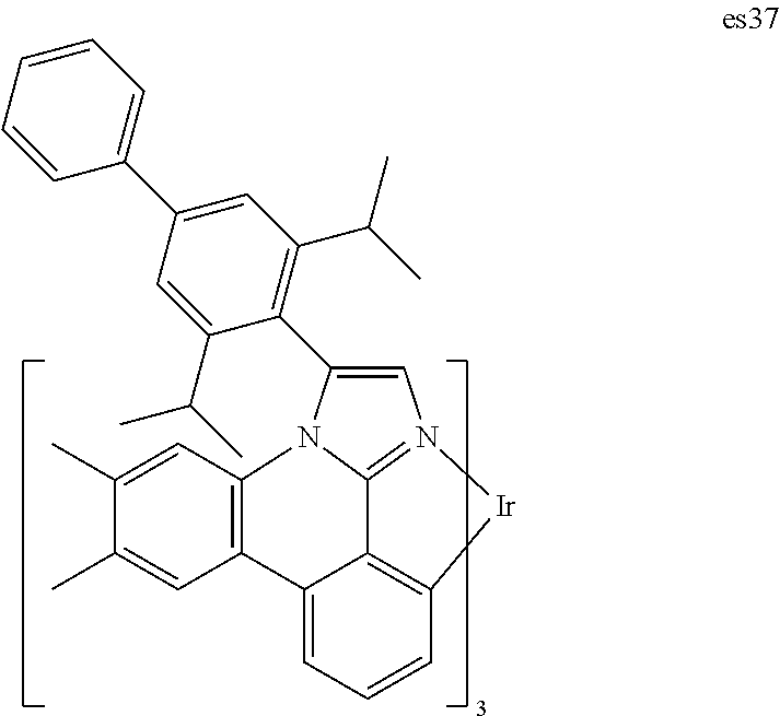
C12=C(C=C(C)C(C)=C1)N1C3=N(C=C1C1=C(C(C)C)C=C(C4=CC=CC=C4)C=C1C(C)C)[Ir]C1=C3C2=CC=C1
